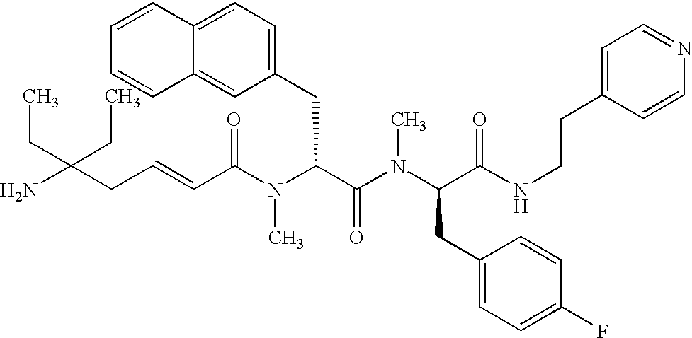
C(C(N(C(C(N(C(C(NCCC1=CC=NC=C1)=O)CC1=CC=C(F)C=C1)C)=O)CC1=CC=C2C(=C1)C=CC=C2)C)=O)=CCC(N)(CC)CC
